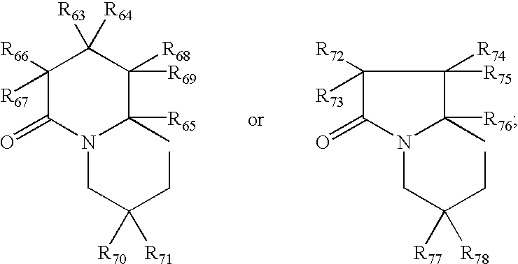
C1([R66])([R67])C(=O)N(CC(CC)([R70])[R71])C(C)([R65])C([R69])([R68])C1([R63])[R64].C1([R72])([R73])C(=O)N(CC(CC)([R77])[R78])C(C)([R76])C1([R75])[R74]
